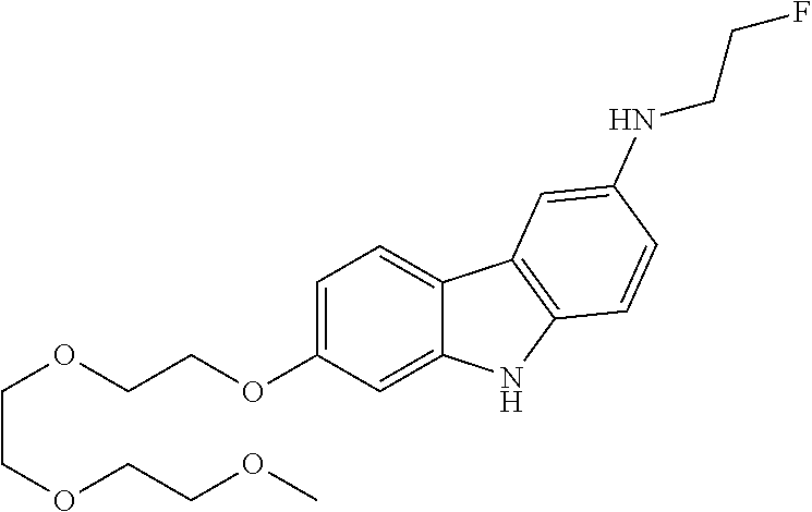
C1=C(OCCOCCOCCOC)C=C2C(=C1)C1=C(N2)C=CC(NCCF)=C1
